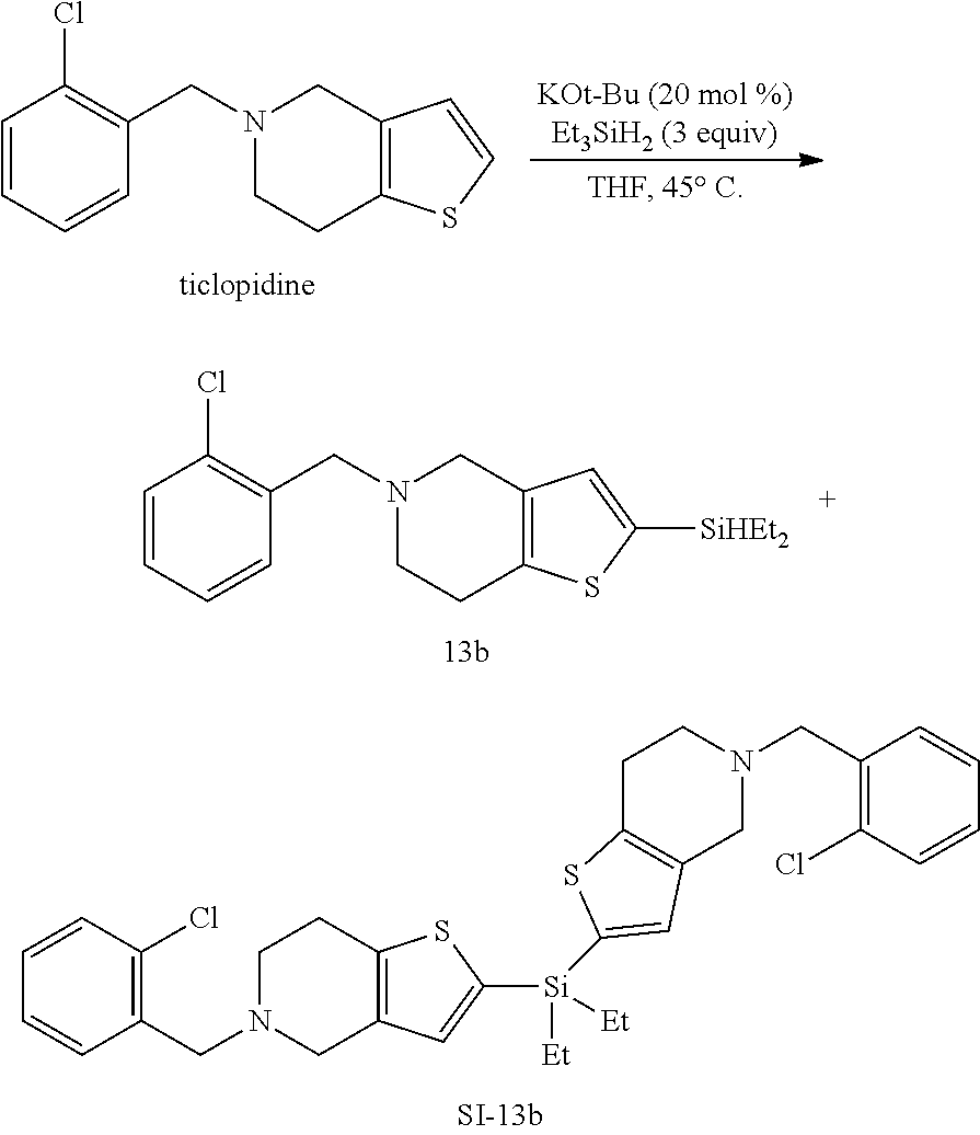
C1=CC=CC(CN2CCC3=C(C2)C=CS3)=C1Cl.C1=CC=CC(CN2CCC3=C(C2)C=C([SiHEt2])S3)=C1Cl.C1=CC(Cl)=C(CN2CCC3=C(C2)C=C([Si]([Et])([Et])C2=CC4=C(CCN(CC5=C(Cl)C=CC=C5)C4)S2)S3)C=C1
